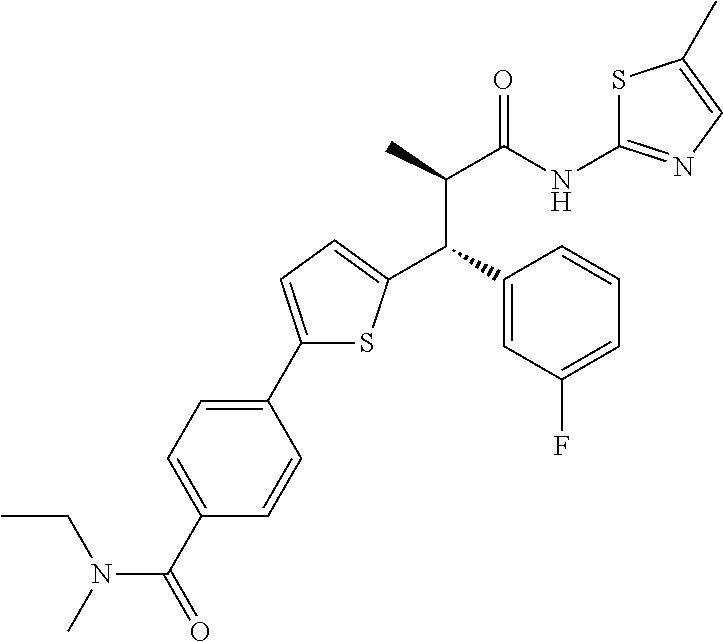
C1(C2=CC=C(C(C3=CC(F)=CC=C3)C(C)C(NC3=NC=C(C)S3)=O)S2)=CC=C(C(=O)N(CC)C)C=C1
